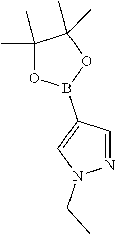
N1=CC(B2OC(C)(C)C(C)(C)O2)=CN1CC
